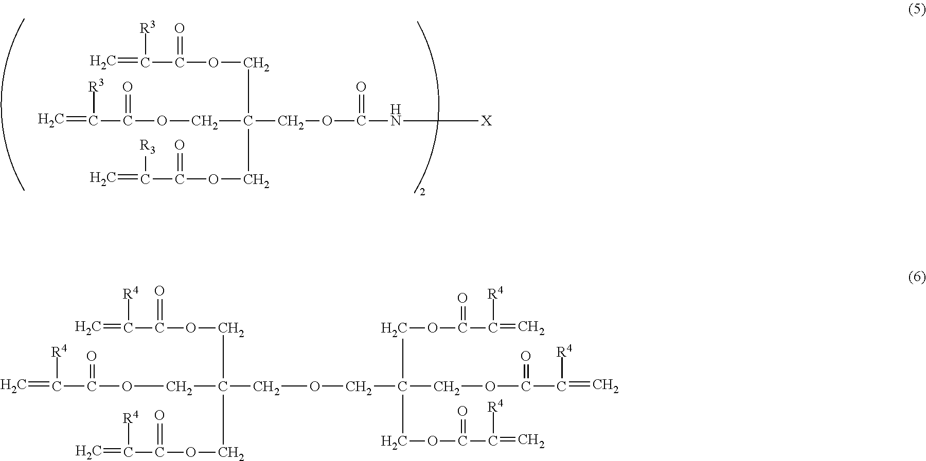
C=C(C(OCC(COC(N[X])=O)(COC(C(=C)[R3])=O)COC(C(=C)[R3])=O)=O)[R3].C=C(C(OCC(COCC(COC(C(=C)[R4])=O)(COC(C(=C)[R4])=O)COC(C(=C)[R4])=O)(COC(C(=C)[R4])=O)COC(C(=C)[R4])=O)=O)[R4]
